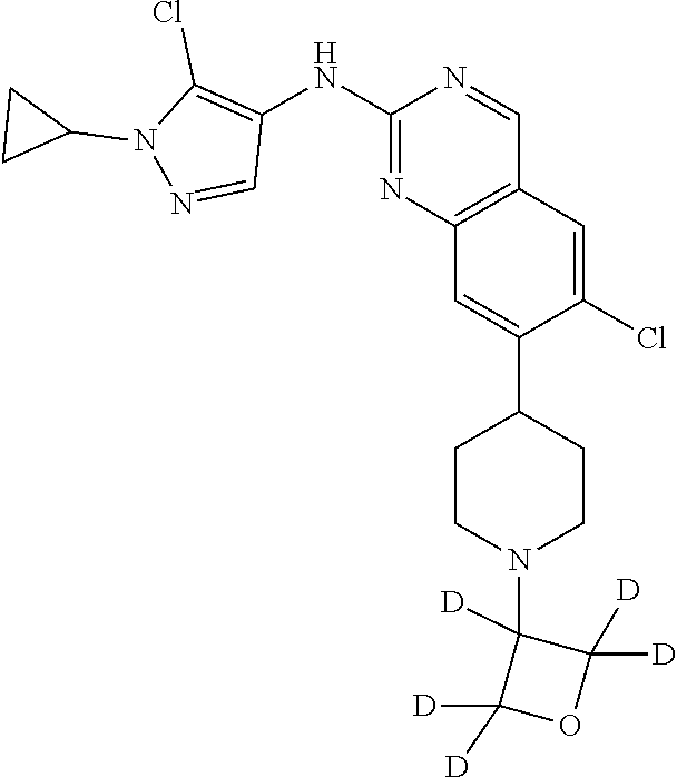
C12=C(C=C(Cl)C(C3CCN(C4([D])C([D])([D])OC4([D])[D])CC3)=C1)C=NC(NC1=C(Cl)N(C3CC3)N=C1)=N2
